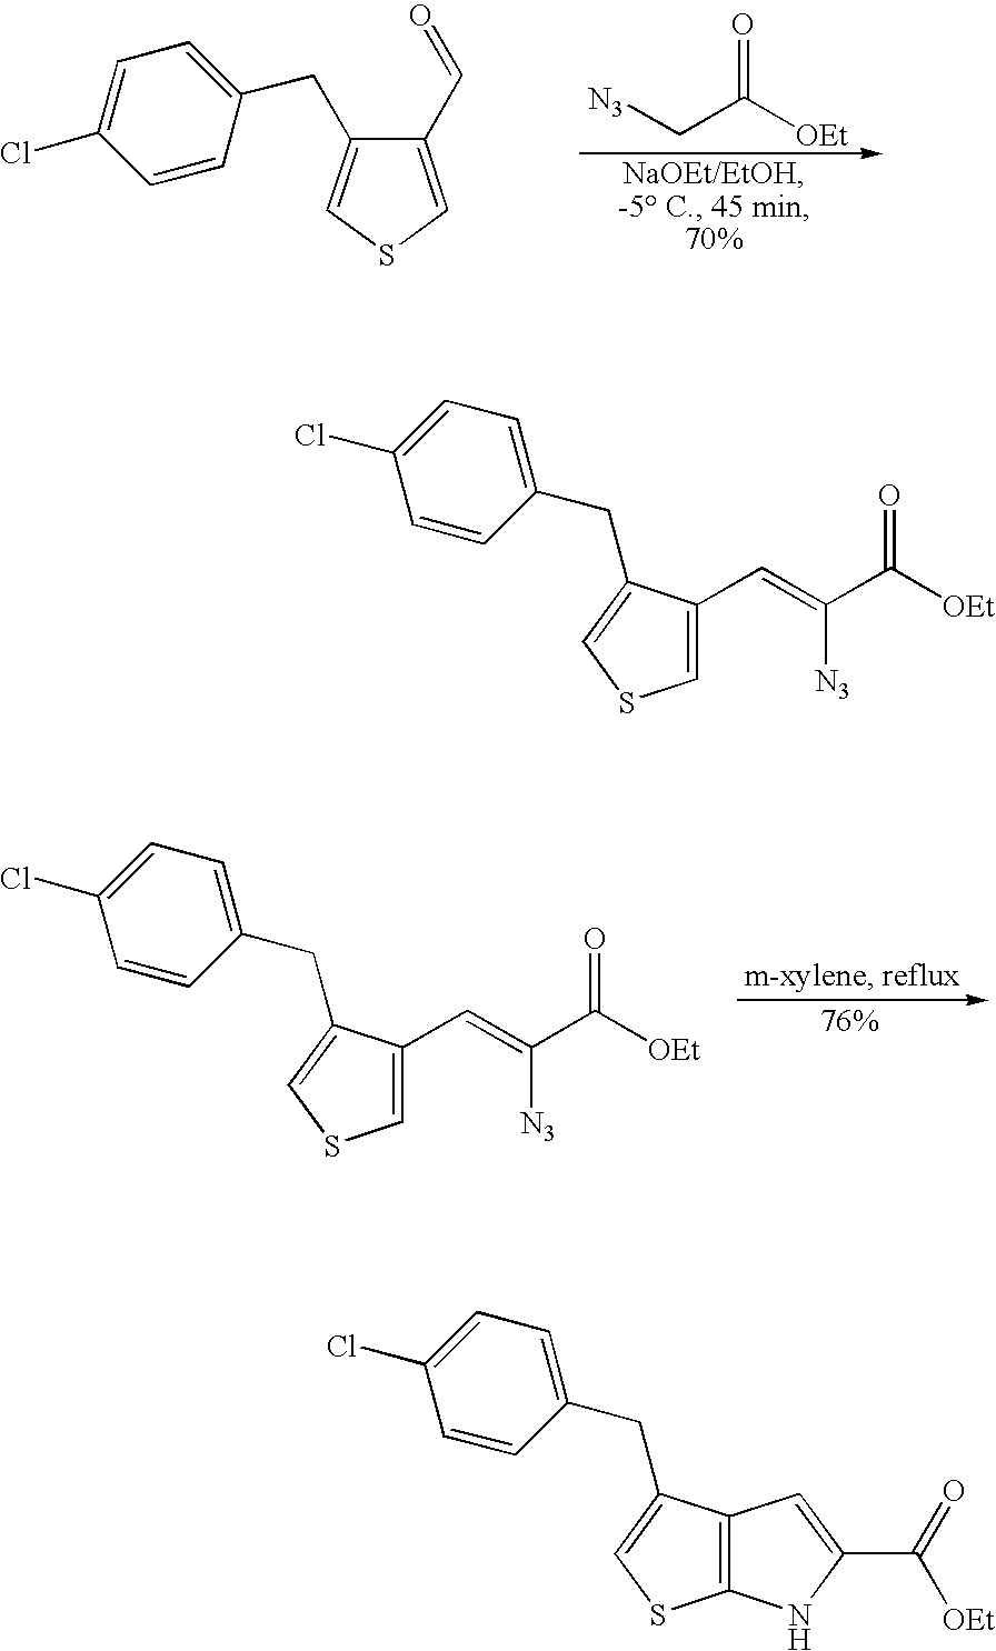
C1=C(Cl)C=CC(CC2=CSC=C2C=O)=C1.[N3]CC([OEt])=O.C1=CC(CC2=CSC=C2C=C(C([OEt])=O)[N3])=CC=C1Cl.C1=CC(CC2=CSC=C2C=C(C([OEt])=O)[N3])=CC=C1Cl.C1=CC(CC2=CSC3=C2C=C(C(=O)[OEt])N3)=CC=C1Cl
